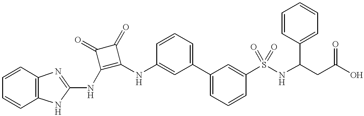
C1=CC=CC2=C1N=C(NC1=C(NC3=CC(C4=CC=CC(S(NC(CC(O)=O)C5=CC=CC=C5)(=O)=O)=C4)=CC=C3)C(=O)C1=O)N2
